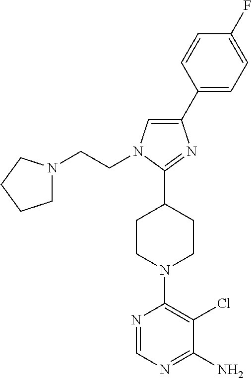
C1(C2=CC=C(F)C=C2)=CN(CCN2CCCC2)C(C2CCN(C3=C(Cl)C(N)=NC=N3)CC2)=N1
